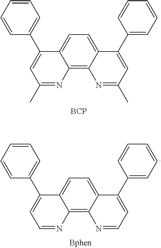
C1=CC=CC=C1C1=CC(C)=NC2=C3C(=CC=C12)C(C1=CC=CC=C1)=CC(C)=N3.[BCP].C1=CC=CC=C1C1=CC=NC2=C3C(=CC=C12)C(C1=CC=CC=C1)=CC=N3
